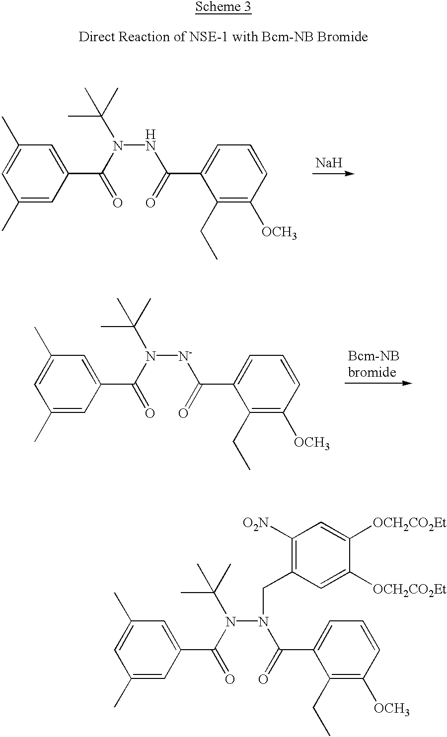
C1=C(C)C=C(C(N(NC(=O)C2=CC=CC([OCH3])=C2CC)C(C)(C)C)=O)C=C1C.[Na].C1=C(C)C=C(C(N([N-]C(=O)C2=CC=CC([OCH3])=C2CC)C(C)(C)C)=O)C=C1C.C1=C(C)C=C(C(N(N(C(=O)C2=CC=CC([OCH3])=C2CC)CC2=C([O2N])C=C([OCH2CO2Et])C([OCH2CO2Et])=C2)C(C)(C)C)=O)C=C1C
